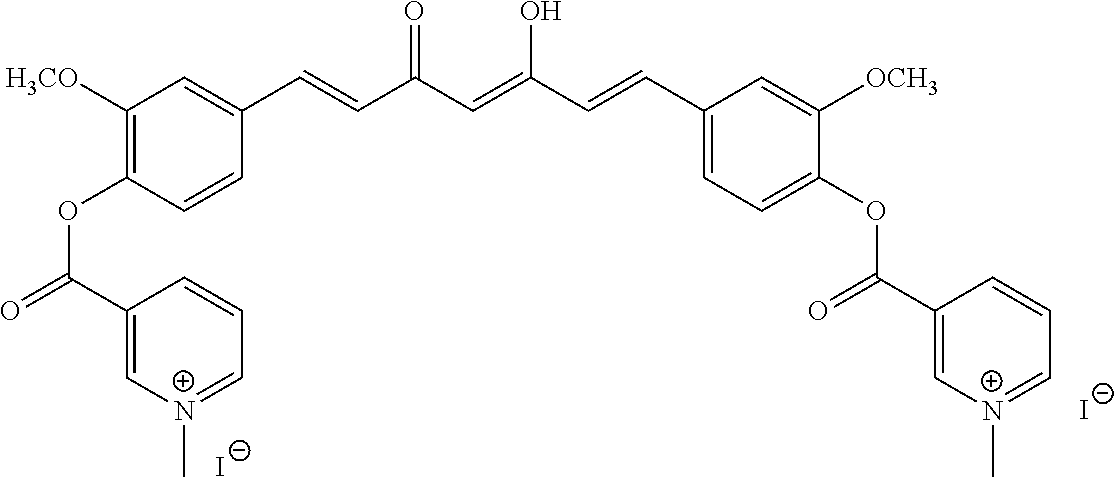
[I-].C1([H3CO])=C(OC(=O)C2=C[N+](C)=CC=C2)C=CC(C=CC(C=C(C=CC2=CC=C(OC(=O)C3=C[N+](C)=CC=C3)C([OCH3])=C2)O)=O)=C1.[I-]
